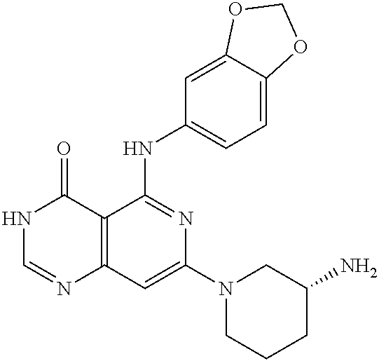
N1C=NC2=C(C1=O)C(NC1=CC=C3C(=C1)OCO3)=NC(N1CCCC(N)C1)=C2
